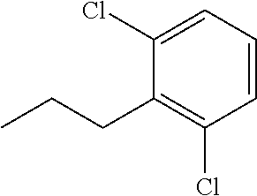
C1=CC=C(Cl)C(CCC)=C1Cl
